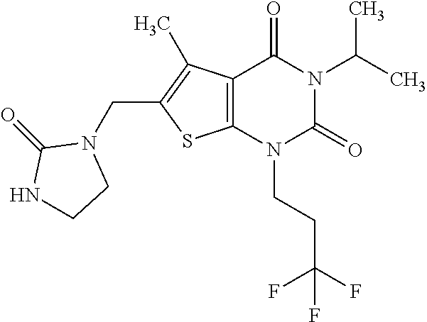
C12=C(N(CCC(F)(F)F)C(=O)N(C(C)C)C1=O)SC(CN1C(=O)NCC1)=C2C
